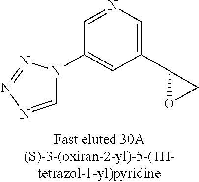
C1=NN=NN1C1=CC(C2OC2)=CN=C1
